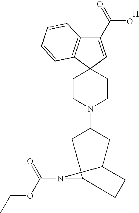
C12(CCN(C3CC4CCC(C3)N4C(OCC)=O)CC1)C=C(C(=O)O)C1=C2C=CC=C1.[H]
